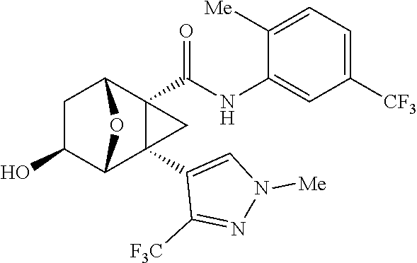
C1(O)C2C3(C4=CN([Me])N=C4[F3C])C(C(NC4=CC([CF3])=CC=C4[Me])=O)(C(C1)O2)C3
